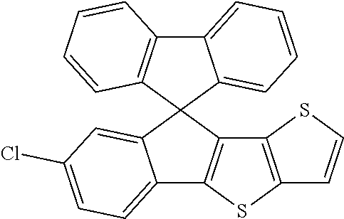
C12=CC=C(Cl)C=C1C1(C3=C2SC2=C3SC=C2)C2=CC=CC=C2C2=C1C=CC=C2
